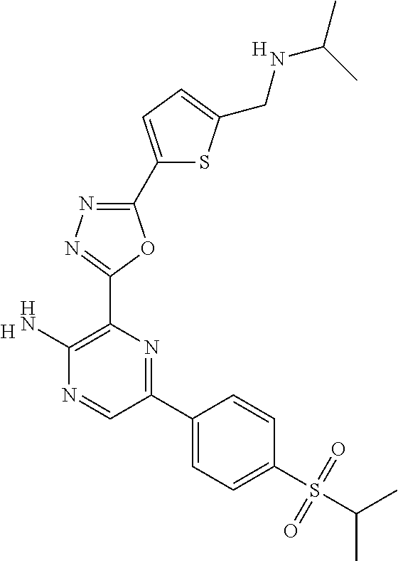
[H].C1(N)=C(C2=NN=C(C3=CC=C(CNC(C)C)S3)O2)N=C(C2=CC=C(S(C(C)C)(=O)=O)C=C2)C=N1.[H]
